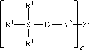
[R1][Si]([R1])([R1])[D][Y2][Z]
